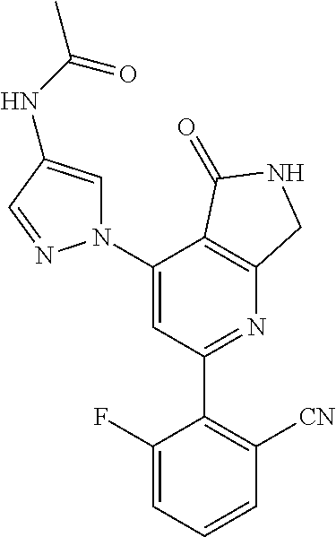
C1(C2=C([CN])C=CC=C2F)=NC2=C(C(N3C=C(NC(C)=O)C=N3)=C1)C(=O)NC2
